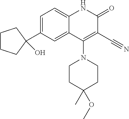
C1=C(C2(O)CCCC2)C=C2C(=C1)NC(=O)C(C#N)=C2N1CCC(C)(OC)CC1
